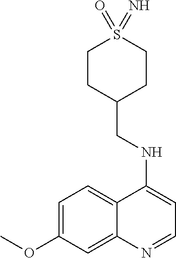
C1=C(OC)C=C2C(=C1)C(NCC1CCS(=O)(=N)CC1)=CC=N2
